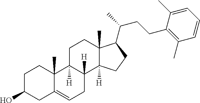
C1C(O)CC2=CCC3([H])C([H])(C2(C)C1)CCC1(C)C3([H])CCC1C(CCC1=C(C)C=CC=C1C)C
